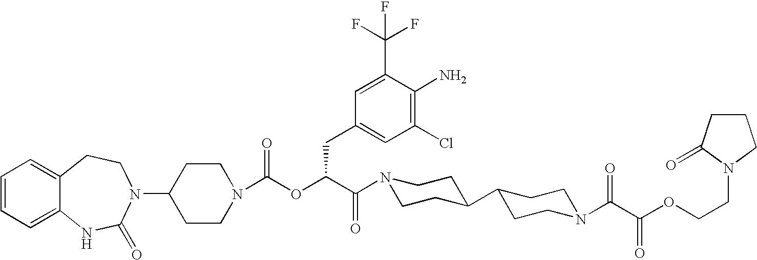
C1(N2C(=O)NC3=CC=CC=C3CC2)CCN(C(OC(C(=O)N2CCC(C3CCN(C(C(OCCN4CCCC4=O)=O)=O)CC3)CC2)CC2=CC(Cl)=C(N)C(C(F)(F)F)=C2)=O)CC1
